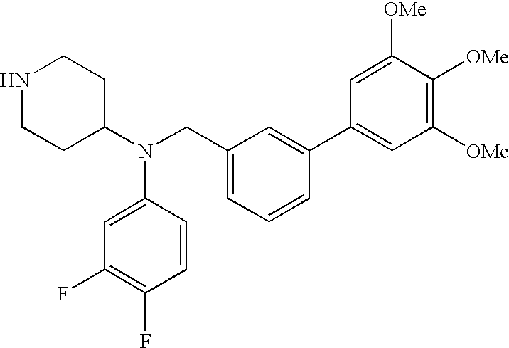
N1CCC(N(CC2=CC=CC(C3=CC([OMe])=C([OMe])C([OMe])=C3)=C2)C2=CC(F)=C(F)C=C2)CC1
